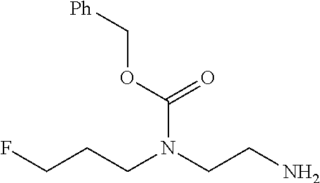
FCCCN(CCN)C(OC[Ph])=O
